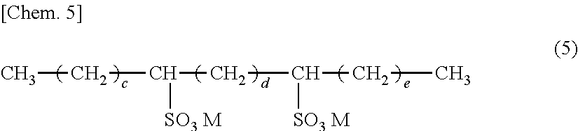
CCC(CC(CC)[SO3 M])[SO3 M]
